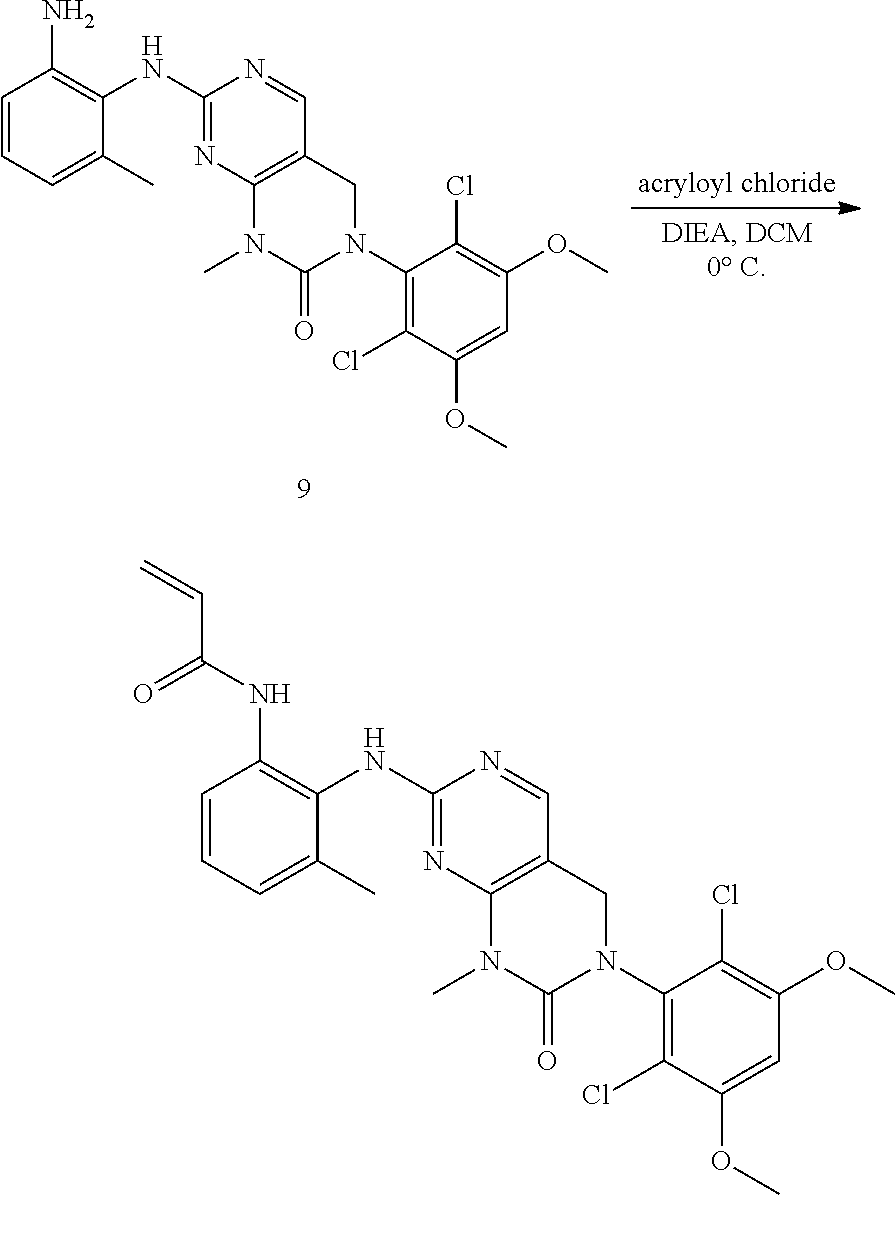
C1=CC=C(C)C(NC2=NC3=C(C=N2)CN(C2=C(Cl)C(OC)=CC(OC)=C2Cl)C(=O)N3C)=C1NC(C=C)=O.C1=CC=C(C)C(NC2=NC3=C(C=N2)CN(C2=C(Cl)C(OC)=CC(OC)=C2Cl)C(=O)N3C)=C1N
